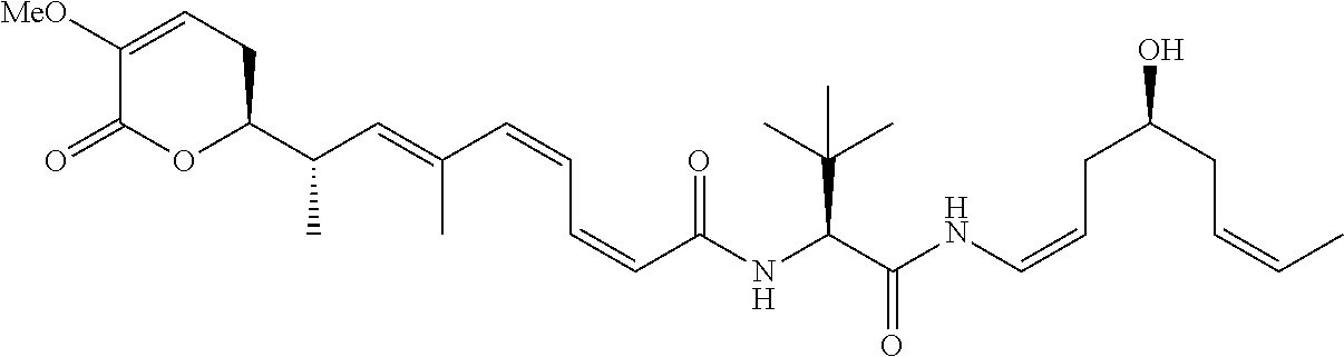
C1([MeO])=CCC(C(C=C(C=CC=CC(=O)NC(C(C)(C)C)C(=O)NC=CCC(CC=CC)O)C)C)OC1=O
